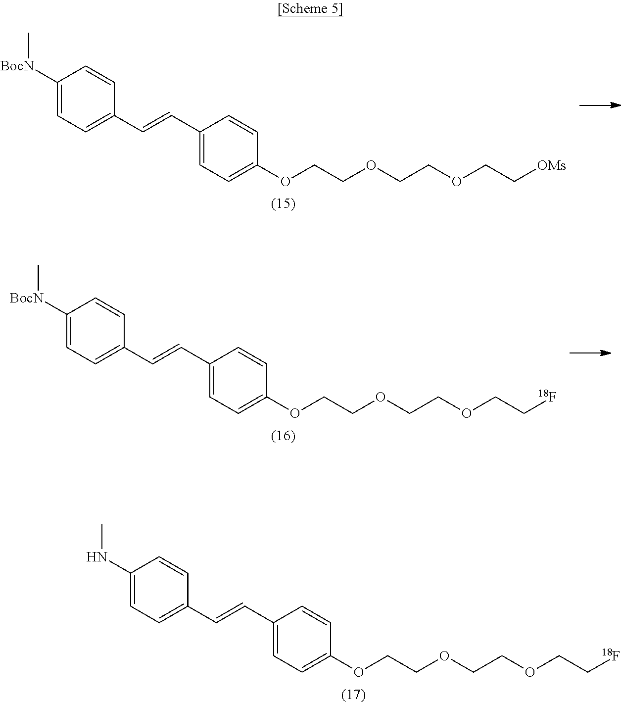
C1([BocN]C)=CC=C(C=CC2=CC=C(OCCOCCOCC[OMs])C=C2)C=C1.C1([BocN]C)=CC=C(C=CC2=CC=C(OCCOCCOCC[18F])C=C2)C=C1.C1(NC)=CC=C(C=CC2=CC=C(OCCOCCOCC[18F])C=C2)C=C1
